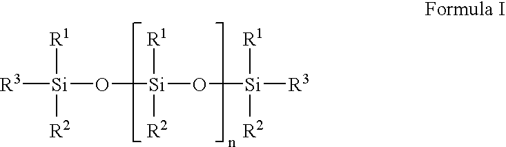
[R1][Si](O[Si]([R1])([R2])O[Si]([R2])([R1])[R3])([R3])[R2]
